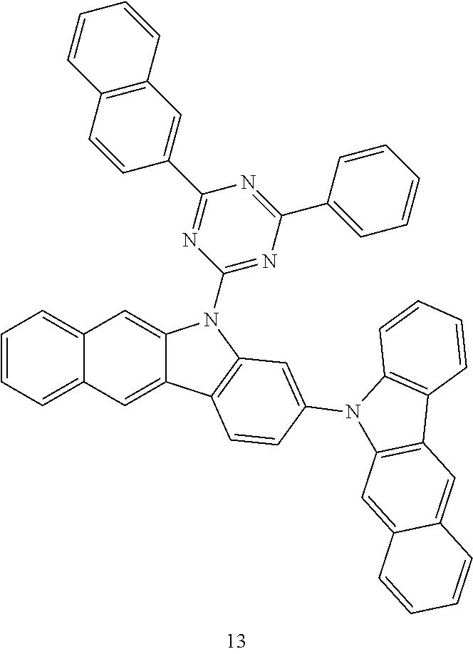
C12=C(C=CC(C3=NC(N4C5=CC6=CC=CC=C6C=C5C5=C4C=C(N4C6=C(C7=C4C=CC=C7)C=C4C(=C6)C=CC=C4)C=C5)=NC(C4=CC=CC=C4)=N3)=C1)C=CC=C2
